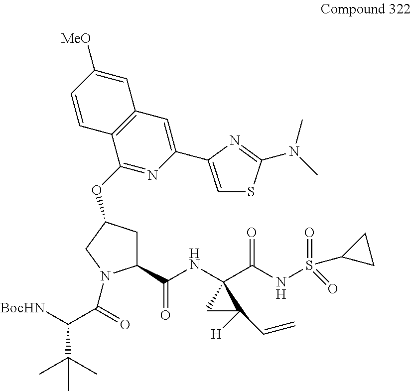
C1(C(=O)NC2(C(=O)NS(=O)(=O)C3CC3)CC2([H])C=C)CC(OC2=NC(C3=CSC(N(C)C)=N3)=CC3=C2C=CC([MeO])=C3)CN1C(=O)C([BocHN])C(C)(C)C
